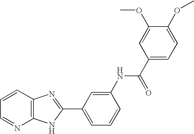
C1=CC2=C(N=C1)NC(C1=CC=CC(NC(C3=CC=C(OC)C(OC)=C3)=O)=C1)=N2
